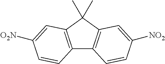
C12=C(C(C)(C)C3=C1C=CC([NO2])=C3)C=C([O2N])C=C2
